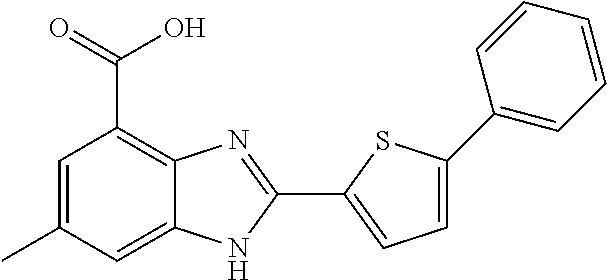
C12=C(C(=O)O)C=C(C)C=C1NC(C1=CC=C(C3=CC=CC=C3)S1)=N2
